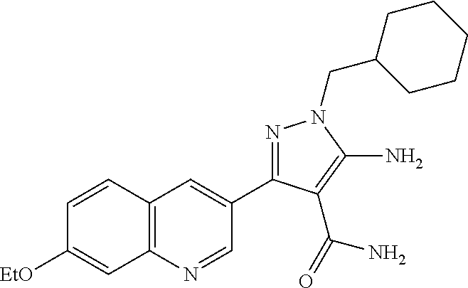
C1=CC2=C(C=C1[EtO])N=CC(C1=NN(CC3CCCCC3)C(N)=C1C(N)=O)=C2
